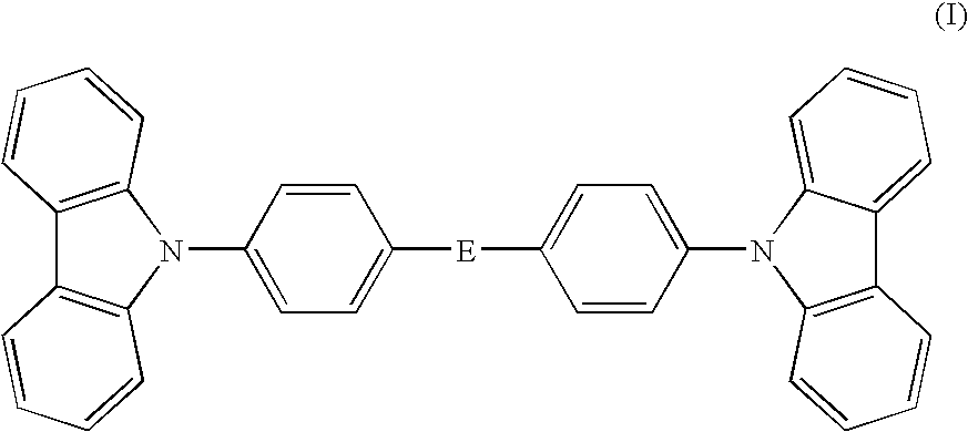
C1=CC(N2C3=C(C4=C2C=CC=C4)C=CC=C3)=CC=C1[E]C1=CC=C(N2C3=C(C4=CC=CC=C24)C=CC=C3)C=C1
